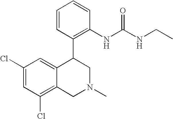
C1(Cl)=C2C(=CC(Cl)=C1)C(C1=C(NC(NCC)=O)C=CC=C1)CN(C)C2
